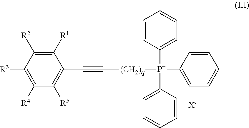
C1(C#C[(CH2)q][P+](C2=CC=CC=C2)(C2=CC=CC=C2)C2=CC=CC=C2)=C([R5])C([R4])=C([R3])C([R2])=C1[R1].[X-]
